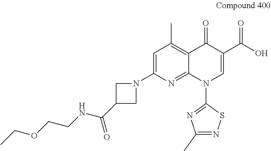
C1(N2CC(C(NCCOCC)=O)C2)=CC(C)=C2C(=N1)N(C1=NC(C)=NS1)C=C(C(O)=O)C2=O
